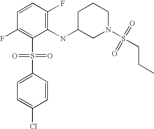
C1=CC(F)=C(NC2CN(S(CCC)(=O)=O)CCC2)C(S(=O)(=O)C2=CC=C(Cl)C=C2)=C1F
